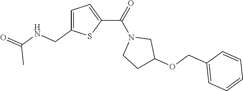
C1=C(CNC(=O)C)SC(C(N2CCC(OCC3=CC=CC=C3)C2)=O)=C1
